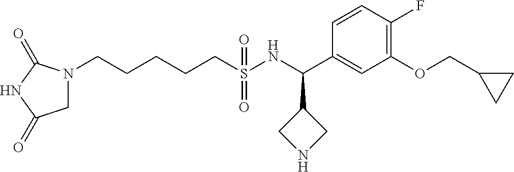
C1=CC(F)=C(OCC2CC2)C=C1C(NS(CCCCCN1CC(=O)NC1=O)(=O)=O)C1CNC1
